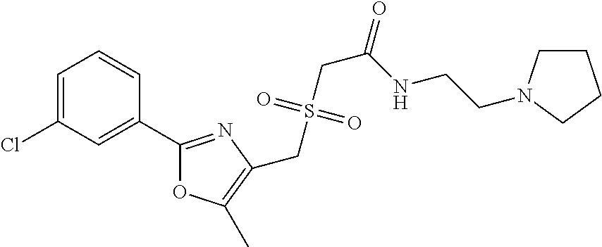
C1=C(Cl)C=C(C2=NC(CS(CC(=O)NCCN3CCCC3)(=O)=O)=C(C)O2)C=C1
